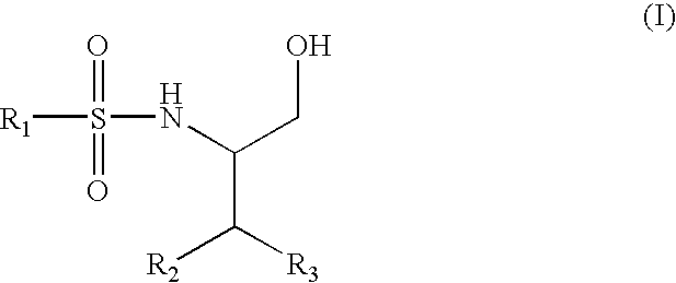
[R1]S(=O)(=O)NC(CO)C([R3])[R2]
